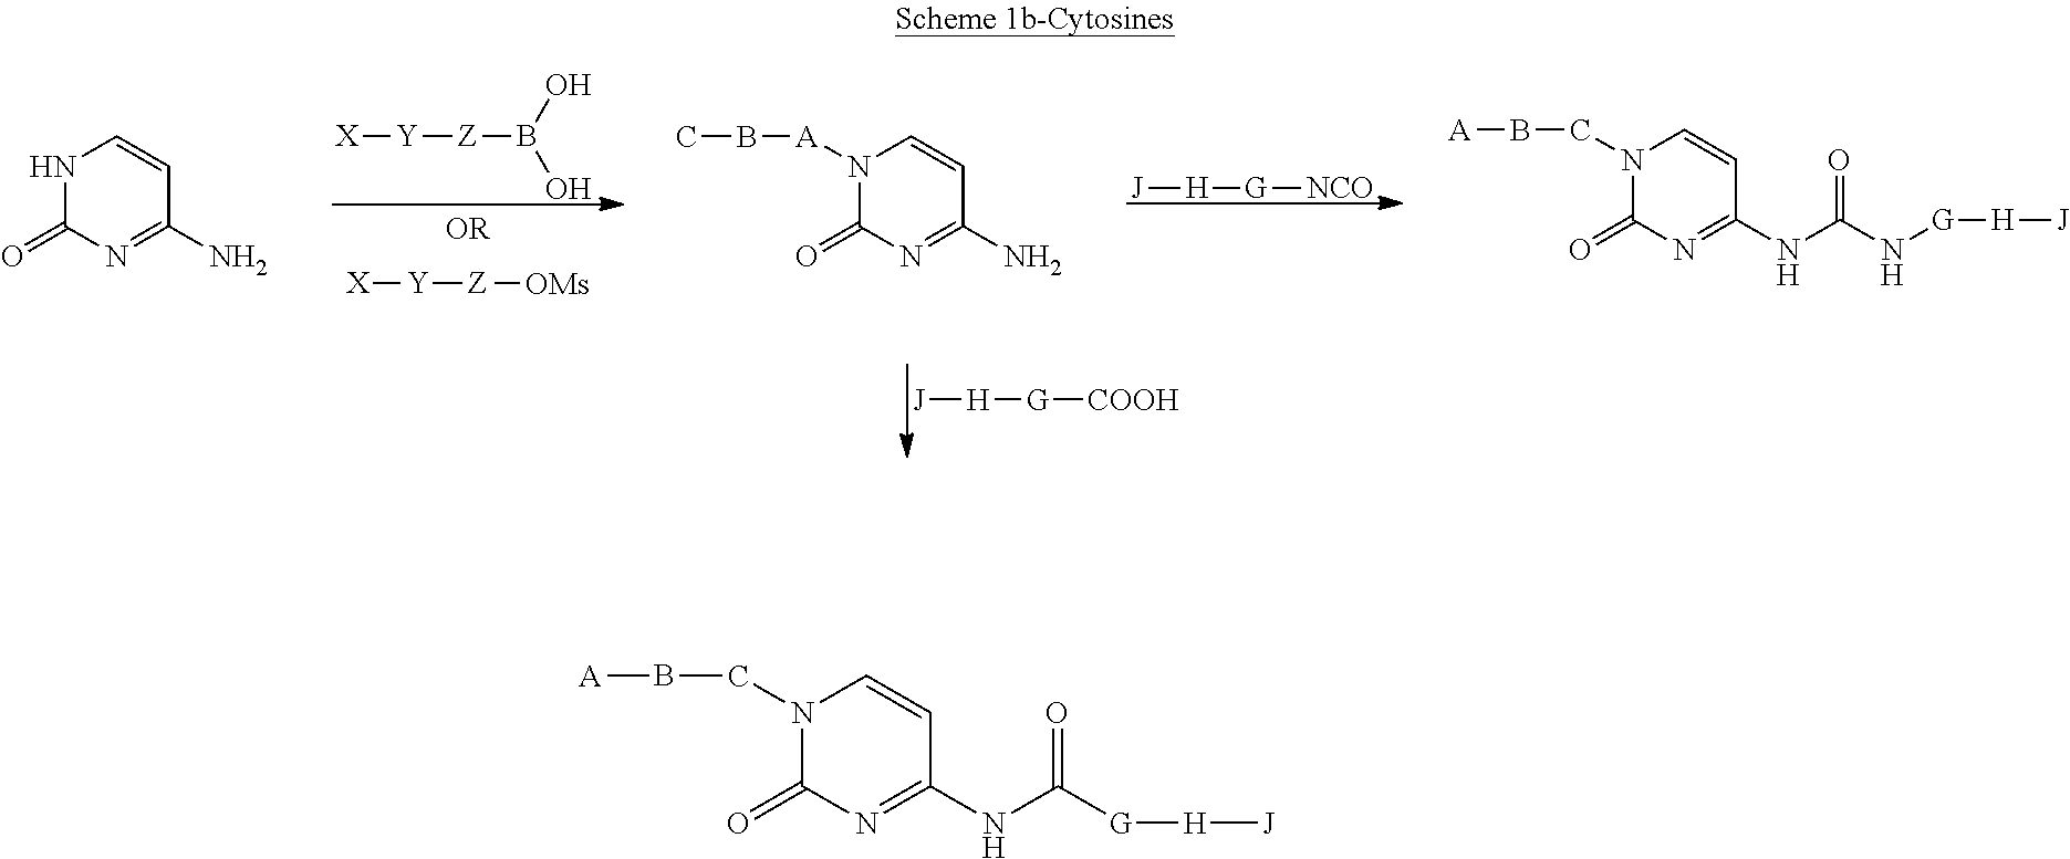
[Z]([OMs])[Y][X].[Z](B(O)O)[Y][X].[G]([NCO])[H][J].N1C(=O)N=C(N)C=C1.N1([A]BC)C(=O)N=C(N)C=C1.N1(CB[A])C(=O)N=C(NC(N[G][H][J])=O)C=C1.[G]([COOH])[H][J].N1(CB[A])C(=O)N=C(NC([G][H][J])=O)C=C1
